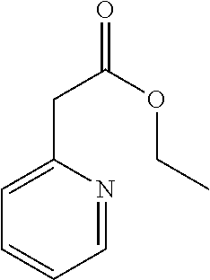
C1=C(CC(=O)OCC)N=CC=C1
